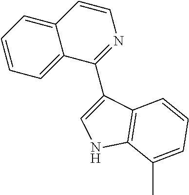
C1=CC2=CC=CC=C2C(C2=CNC3=C2C=CC=C3C)=N1
